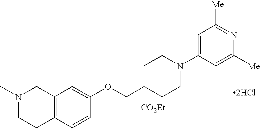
[2HCl].N1(C)CCC2=C(C1)C=C(OCC1([CO2Et])CCN(C3=CC([Me])=NC([Me])=C3)CC1)C=C2
